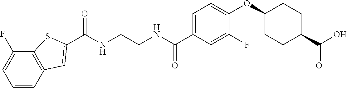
C(NCCNC(C1=CC=C(OC2CCC(C(O)=O)CC2)C(F)=C1)=O)(=O)C1=CC2=C(C(F)=CC=C2)S1
